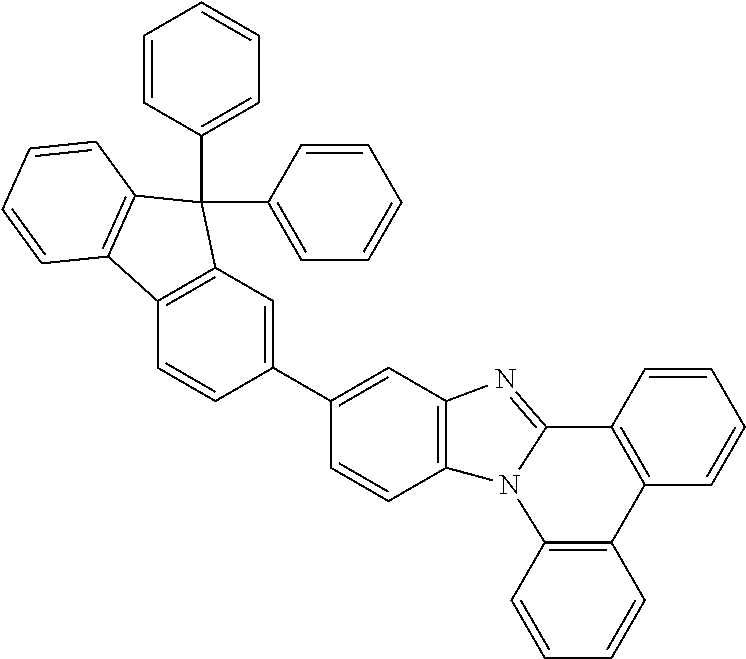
C1=CC2=C(C=C1)N1C(=NC3=C1C=CC(C1=CC4=C(C=C1)C1=C(C4(C4=CC=CC=C4)C4=CC=CC=C4)C=CC=C1)=C3)C1=C2C=CC=C1
